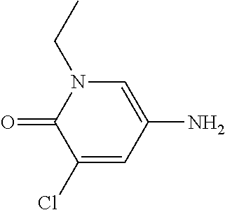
C1(Cl)=CC(N)=CN(CC)C1=O
